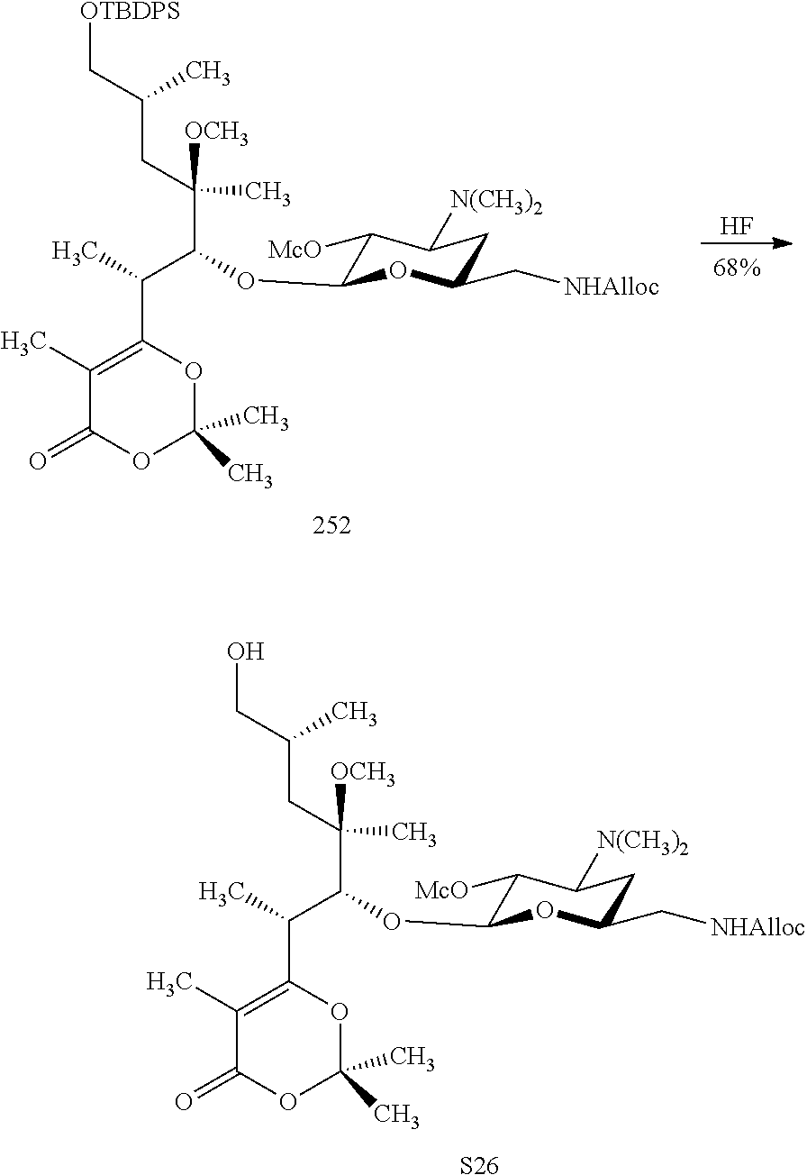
C1(C)=C(C(C)C(C(CC(C[OTBDPS])C)(C)[OCH3])OC2C([McO])C([N(CH3)2])CC(C[NHAlloc])O2)OC(C)(C)OC1=O.F.C1(C)=C(C(C)C(C(CC(CO)C)(C)[OCH3])OC2C([McO])C([N(CH3)2])CC(C[NHAlloc])O2)OC(C)(C)OC1=O.[S26]
